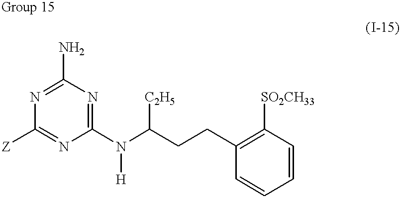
C1(N)=NC([Z])=NC(N(C(CCC2=C([SO2CH33])C=CC=C2)[C2H5])[H])=N1
